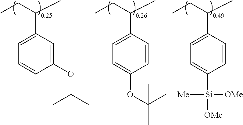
C1=CC(C(CC)C)=CC=C1OC(C)(C)C.C1(OC(C)(C)C)=CC(C(CC)C)=CC=C1.C1=CC(C(CC)C)=CC=C1[Si]([OMe])([OMe])[Me]
